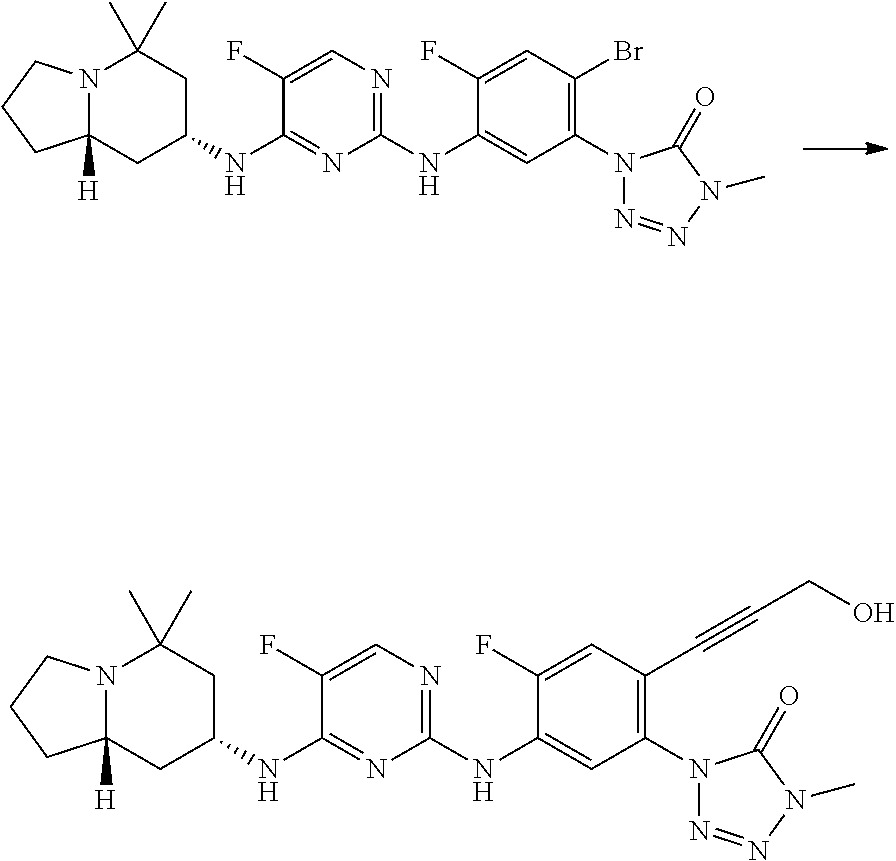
N12C([H])(CC(NC3=NC(NC4=CC(N5N=NN(C)C5=O)=C(Br)C=C4F)=NC=C3F)CC1(C)C)CCC2.N12C([H])(CC(NC3=NC(NC4=CC(N5N=NN(C)C5=O)=C(C#CCO)C=C4F)=NC=C3F)CC1(C)C)CCC2
